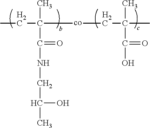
CC(C(=O)NCC(C)O)(CC)[co]CC(C)(C)C(=O)O
